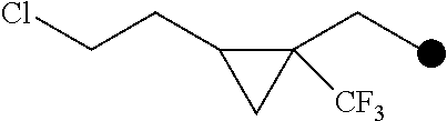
C1(CCCl)C(CC)([CF3])C1
